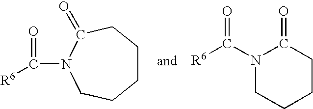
C1CCC(=O)N(C([R6])=O)CC1.N1(C(=O)[R6])CCCCC1=O
